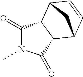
C1(=O)N(C)C(=O)C2C3C=CC(C12)C3
